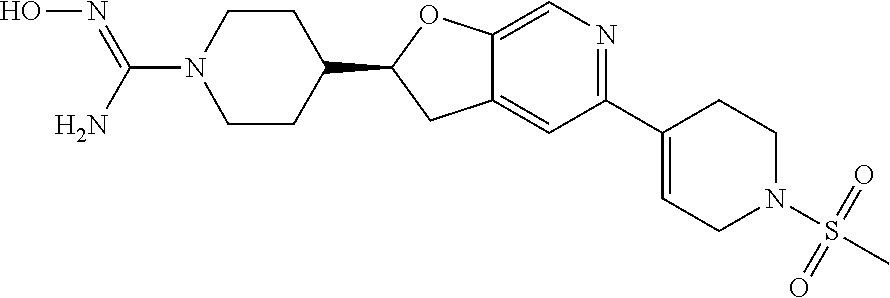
C(N1CCC(C2CC3=CC(C4=CCN(S(C)(=O)=O)CC4)=NC=C3O2)CC1)(N)=NO
